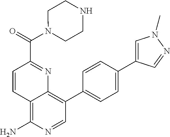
C12=C(N)N=CC(C3=CC=C(C4=CN(C)N=C4)C=C3)=C1N=C(C(=O)N1CCNCC1)C=C2
